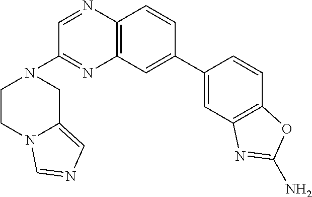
C12=C(C=C(C3=CC4=C(C=C3)OC(N)=N4)C=C1)N=C(N1CCN3C(=CN=C3)C1)C=N2
